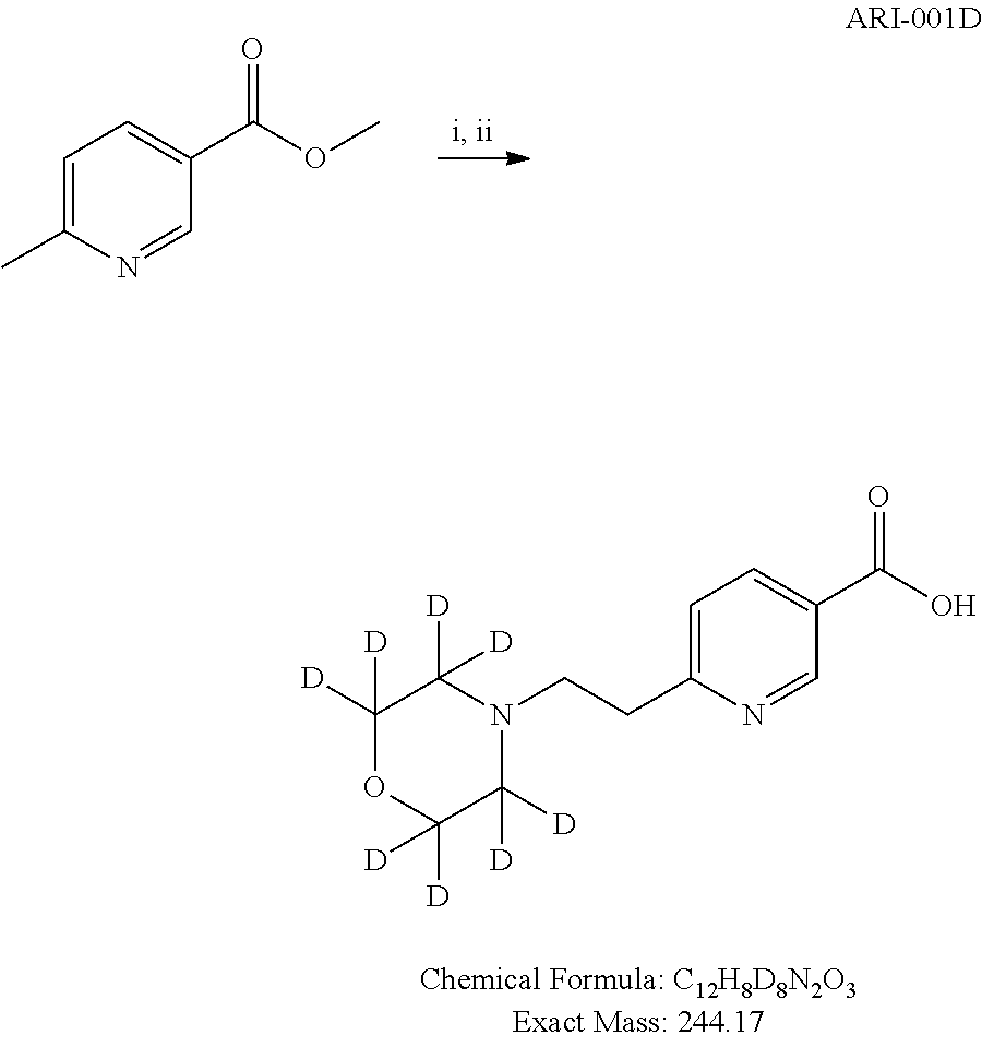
C1=C(CCN2C([D])([D])C([D])([D])OC([D])([D])C2([D])[D])N=CC(C(O)=O)=C1.C1=C(C)N=CC(C(OC)=O)=C1
